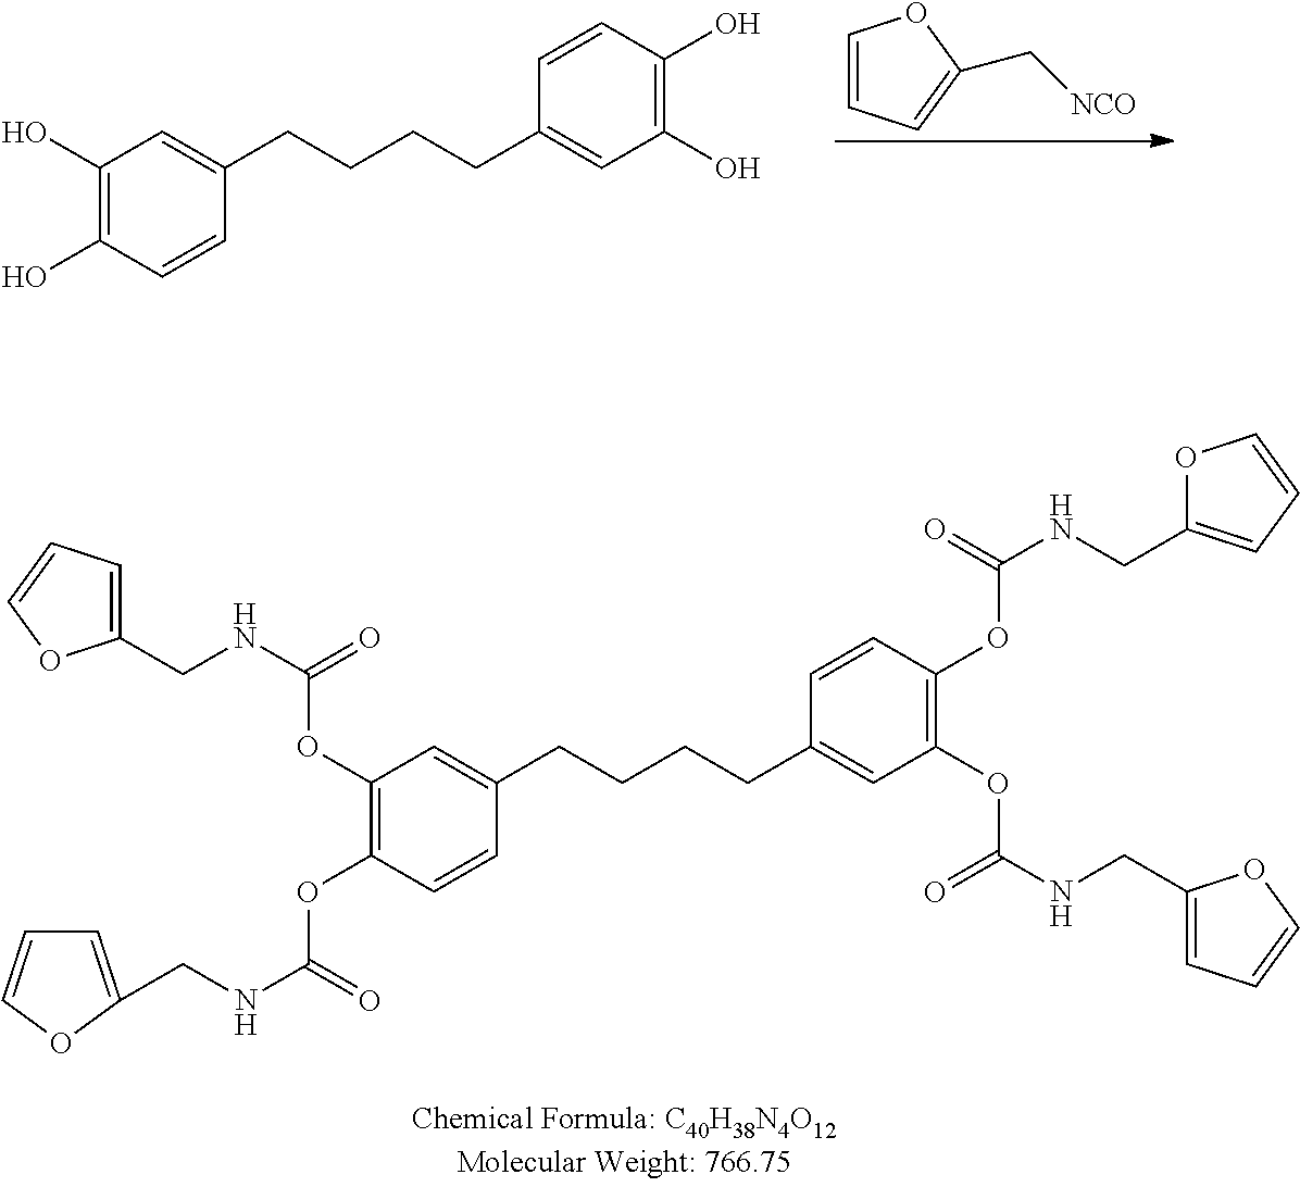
C1(O)=C(O)C=CC(CCCCC2=CC(O)=C(O)C=C2)=C1.C1=CC=C(C[NCO])O1.C1(OC(NCC2=CC=CO2)=O)=C(OC(NCC2=CC=CO2)=O)C=CC(CCCCC2=CC(OC(NCC3=CC=CO3)=O)=C(OC(NCC3=CC=CO3)=O)C=C2)=C1
